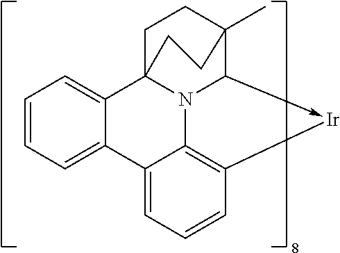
C1C23N4C(->[Ir]C5=C4C(=CC=C5)C4=CC=CC=C24)C(C)(C1)CC3
